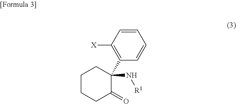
C1=CC(C2(N[R1])C(=O)CCCC2)=C([X])C=C1
